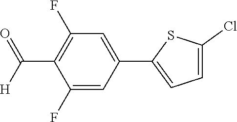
C1(F)=CC(C2=CC=C(Cl)S2)=CC(F)=C1C([H])=O
